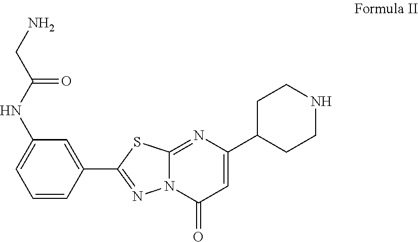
C1=CC(C2=NN3C(=NC(C4CCNCC4)=CC3=O)S2)=CC(NC(CN)=O)=C1
